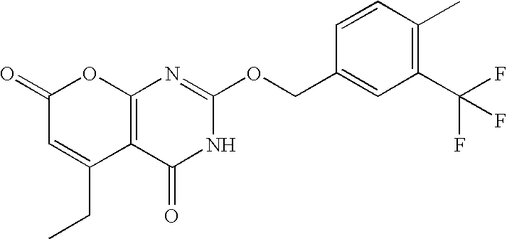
C12=C(C(=O)NC(OCC3=CC(C(F)(F)F)=C(C)C=C3)=N1)C(CC)=CC(=O)O2
